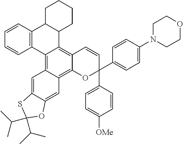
C1=CC2=C(C=C1)C1=C3C(=C4C(=C1C1C2CCCC1)C=CC(C1=CC=C([OMe])C=C1)(C1=CC=C(N2CCOCC2)C=C1)O4)C=C1C(=C3)SC(C(C)C)(C(C)C)O1
